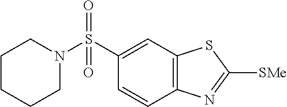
C1(S(N2CCCCC2)(=O)=O)=CC2=C(C=C1)N=C([SMe])S2
